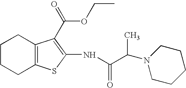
C1CC2=C(CC1)C(C(OCC)=O)=C(NC(=O)C(N1CCCCC1)C)S2
